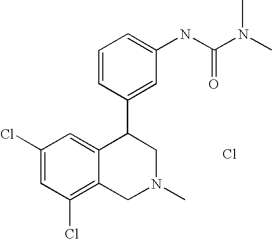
C1=CC(C2C3=CC(Cl)=CC(Cl)=C3CN(C)C2)=CC(NC(N(C)C)=O)=C1.Cl
